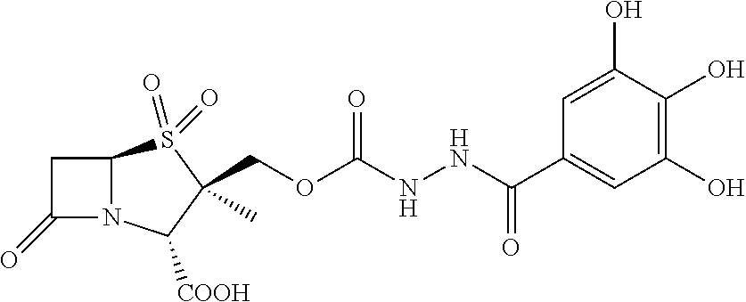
C1C(=O)N2C1S(=O)(=O)C(C)(COC(NNC(C1=CC(O)=C(O)C(O)=C1)=O)=O)C2[COOH]
